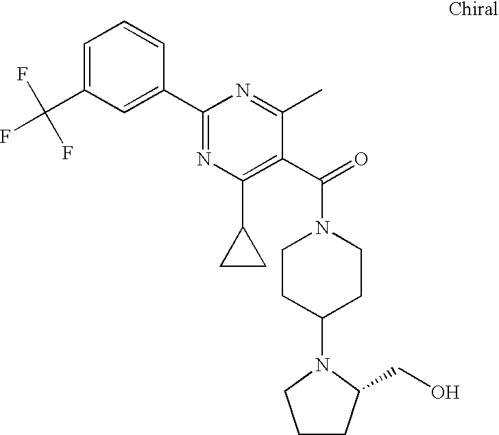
C1=C(C(F)(F)F)C=C(C2=NC(C3CC3)=C(C(=O)N3CCC(N4CCCC4CO)CC3)C(C)=N2)C=C1
